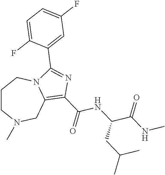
C1CN(C)CC2=C(C(NC(C(=O)NC)CC(C)C)=O)N=C(C3=CC(F)=CC=C3F)N2C1
